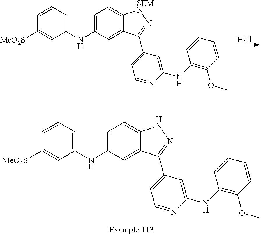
Cl.C1(NC2=CC=C3C(=C2)C(C2=CC=NC(NC4=C(OC)C=CC=C4)=C2)=N[SEMN]3)=CC=CC([MeO2S])=C1.C1(NC2=CC=C3C(=C2)C(C2=CC=NC(NC4=C(OC)C=CC=C4)=C2)=NN3)=CC=CC([MeO2S])=C1
